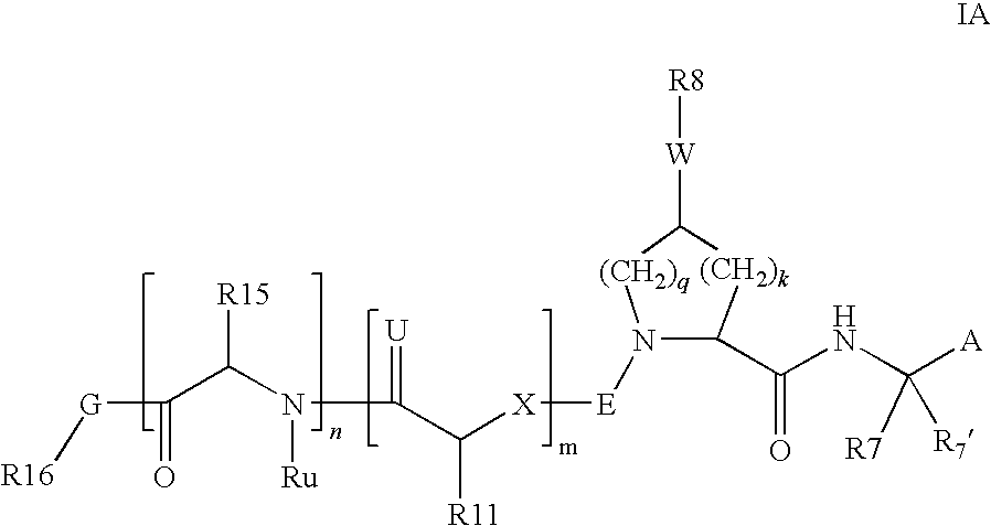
N1([E][X]C(C(N(C(C([G][R16])=O)[R15])[Ru])=[U])[R11])C(C(NC([A])([R7])[R7])=O)[(CH2)k]C([W][R8])[(CH2)q]1
